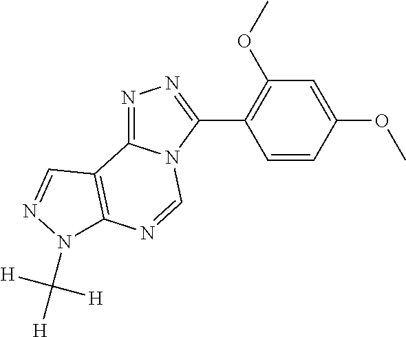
C1(C2=C(OC)C=C(OC)C=C2)=NN=C2N1C=NC1=C2C=NN1C([H])([H])[H]
